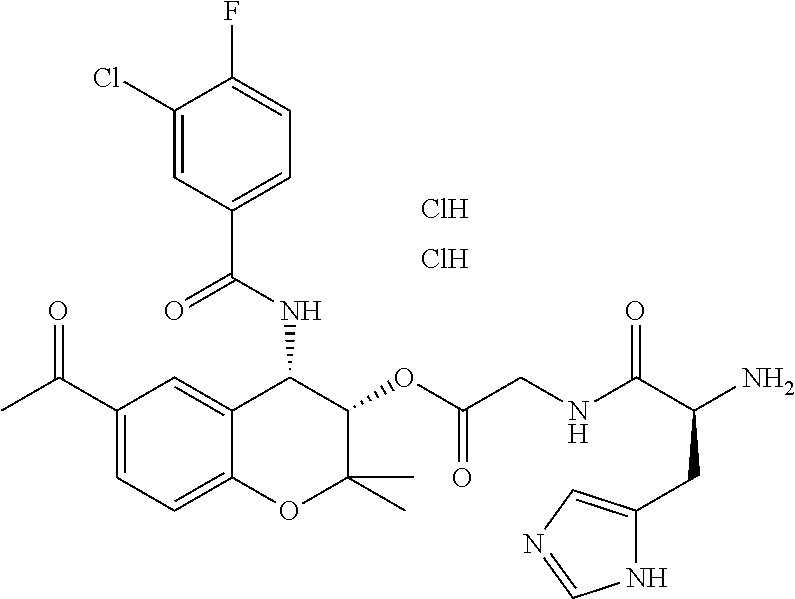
C1(Cl)=CC(C(NC2C3=CC(C(=O)C)=CC=C3OC(C)(C)C2OC(CNC(C(N)CC2=CN=CN2)=O)=O)=O)=CC=C1F.Cl.Cl
